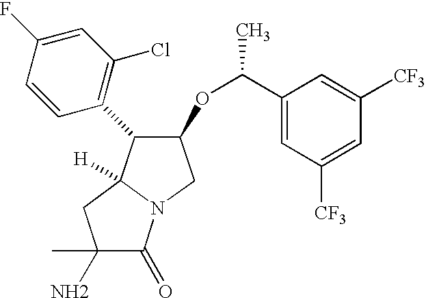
C1(N)(C)C(=O)N2C([H])(C1)C(C1=C(Cl)C=C(F)C=C1)C(OC(C1=CC([CF3])=CC([CF3])=C1)C)C2
